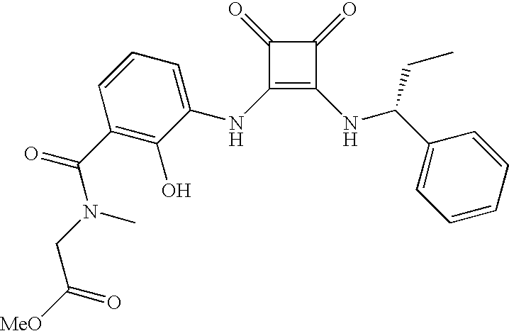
O=C(C1=C(O)C(NC2=C(NC(CC)C3=CC=CC=C3)C(=O)C2=O)=CC=C1)N(CC([MeO])=O)C
